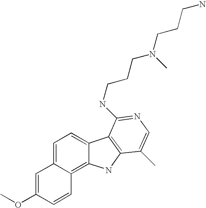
C1=C2C(=C3C(=C1)C1=C(N3)C(C)=CN=C1NCCCN(CCCN)C)C=CC(OC)=C2
